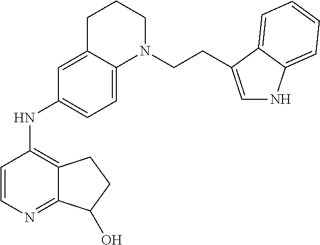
C1=CN=C2C(=C1NC1=CC=C3C(=C1)CCCN3CCC1=CNC3=CC=CC=C31)CCC2O
